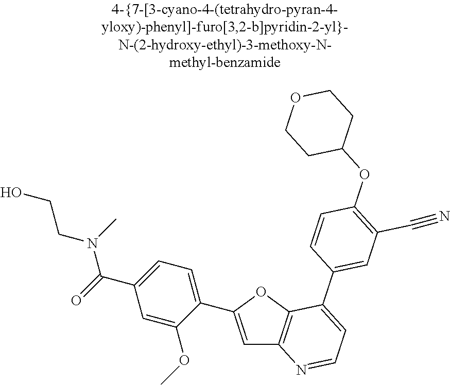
C1=C(C2=CC=C(C(=O)N(C)CCO)C=C2OC)OC2=C1N=CC=C2C1=CC(C#N)=C(OC2CCOCC2)C=C1
